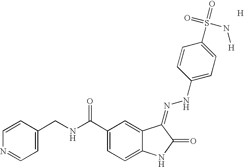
[H].C1(C(NCC2=CC=NC=C2)=O)=CC=C2C(=C1)C(=NNC1=CC=C(S(=O)(=O)N[H])C=C1)C(=O)N2
